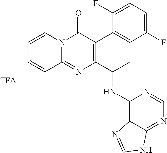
C1=C(C)N2C(=NC(C(C)NC3=C4C(=NC=N3)NC=N4)=C(C3=CC(F)=CC=C3F)C2=O)C=C1
